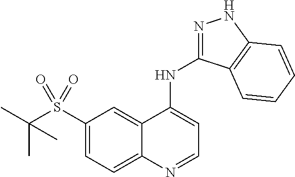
C1(S(C(C)(C)C)(=O)=O)=CC=C2C(=C1)C(NC1=NNC3=C1C=CC=C3)=CC=N2
